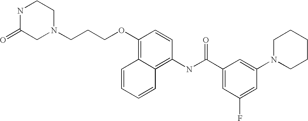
C(N1CCNC(=O)C1)CCOC1=C2C(=C(NC(C3=CC(F)=CC(N4CCCCC4)=C3)=O)C=C1)C=CC=C2
